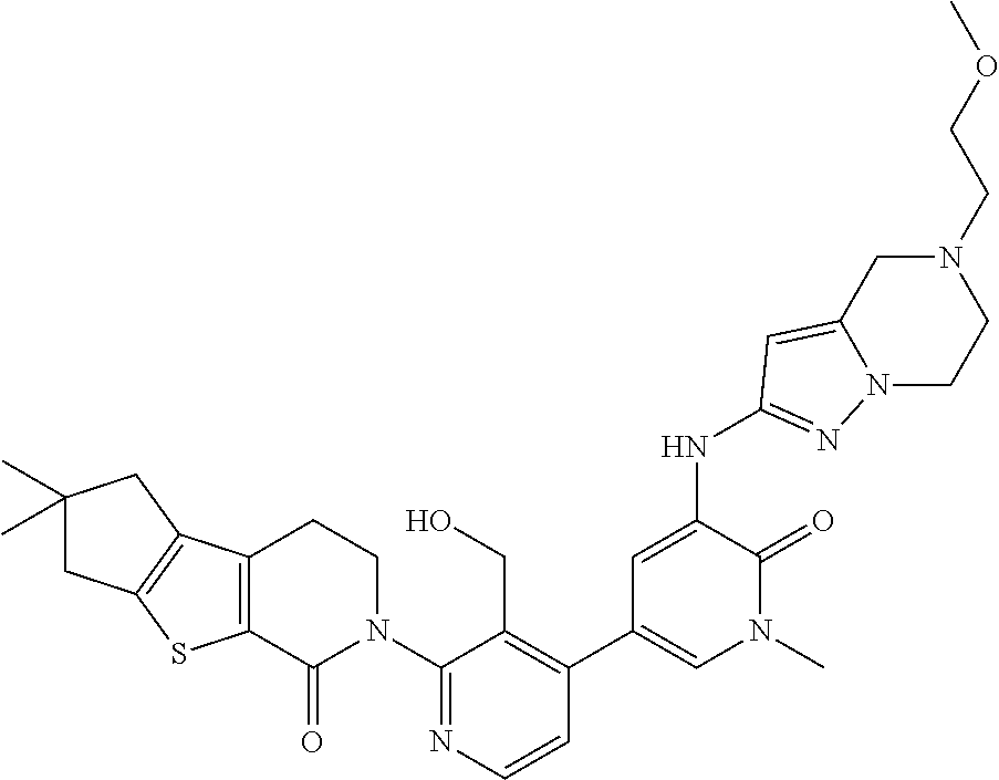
C1=CN=C(N2CCC3=C(C2=O)SC2=C3CC(C)(C)C2)C(CO)=C1C1=CN(C)C(=O)C(NC2=NN3C(=C2)CN(CCOC)CC3)=C1
